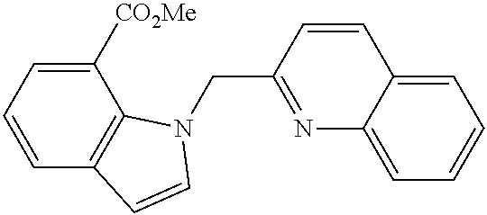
C1([CO2Me])=CC=CC2=C1N(CC1=NC3=CC=CC=C3C=C1)C=C2
